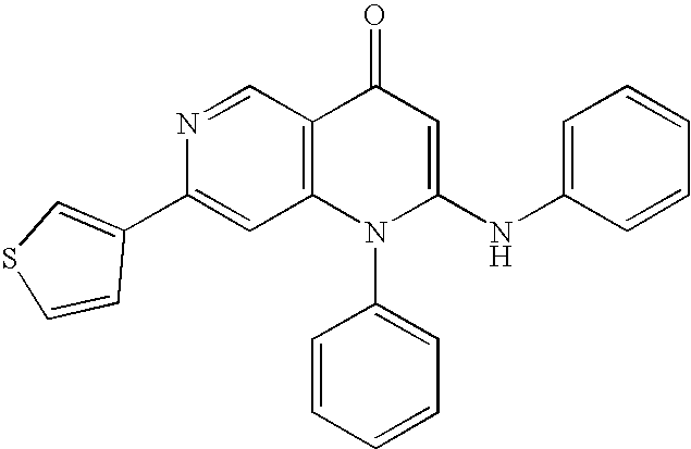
C1(C2=CSC=C2)=CC2=C(C=N1)C(=O)C=C(NC1=CC=CC=C1)N2C1=CC=CC=C1
